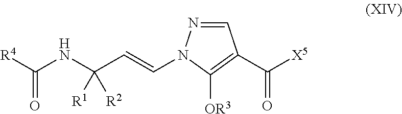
C1=NN(C=CC(NC([R4])=O)([R1])[R2])C([OR3])=C1C([X5])=O
